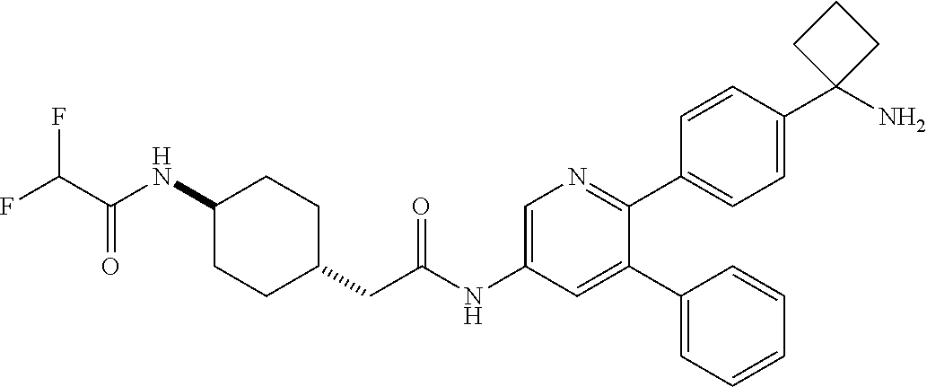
C(=O)(C(F)F)NC1CCC(CC(NC2=CN=C(C3=CC=C(C4(N)CCC4)C=C3)C(C3=CC=CC=C3)=C2)=O)CC1
